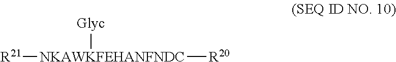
[R21][NKAWKFEHANFNDC]([R20])[Glyc]
